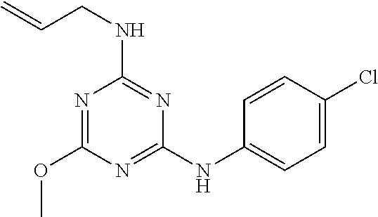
N1=C(NC2=CC=C(Cl)C=C2)N=C(NCC=C)N=C1OC
